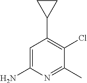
C1=C(N)N=C(C)C(Cl)=C1C1CC1
